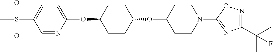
C1=NC(OC2CCC(OC3CCN(C4=NC(C(C)(C)F)=NO4)CC3)CC2)=CC=C1S(C)(=O)=O
